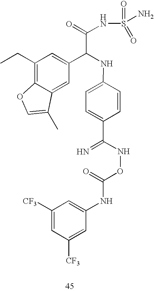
C1(CC)=C2C(=CC(C(NC3=CC=C(C(=N)NOC(NC4=CC([CF3])=CC([CF3])=C4)=O)C=C3)C(=O)NS(=O)(=O)N)=C1)C(C)=CO2
